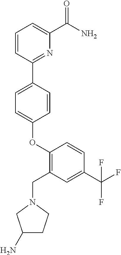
O(C1=CC=C(C2=NC(C(=O)N)=CC=C2)C=C1)C1=C(CN2CCC(N)C2)C=C(C(F)(F)F)C=C1
